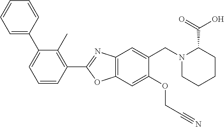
C1(C2=CC=CC=C2)=CC=CC(C2=NC3=C(O2)C=C(OCC#N)C(CN2CCCCC2C(O)=O)=C3)=C1C
